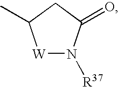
[W]1N([R37])C(=O)CC1C
